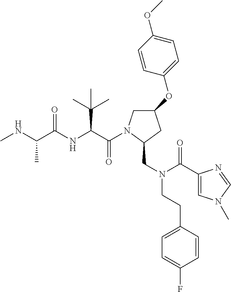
C(C(NC(C(NC)C)=O)C(C)(C)C)(=O)N1CC(OC2=CC=C(OC)C=C2)CC1CN(C(=O)C1=CN(C)C=N1)CCC1=CC=C(F)C=C1
